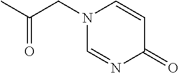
CC(CN1C=NC(=O)C=C1)=O
